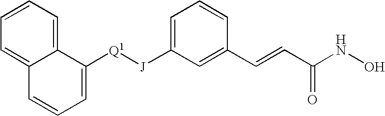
[Q1]([J]C1=CC=CC(C=CC(NO)=O)=C1)C1=CC=CC2=CC=CC=C12
